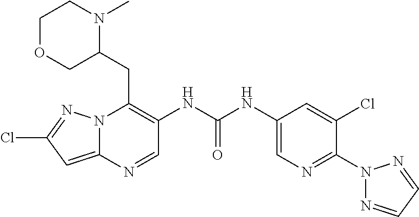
N12C(=CC(Cl)=N1)N=CC(NC(NC1=CN=C(N3N=CC=N3)C(Cl)=C1)=O)=C2CC1N(C)CCOC1
